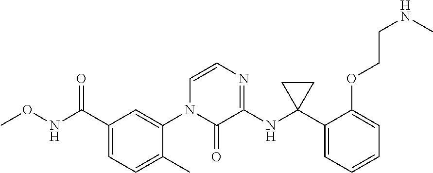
C1(C(NOC)=O)=CC=C(C)C(N2C(=O)C(NC3(C4=CC=CC=C4OCCNC)CC3)=NC=C2)=C1
